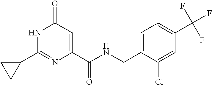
C1(=O)C=C(C(NCC2=CC=C(C(F)(F)F)C=C2Cl)=O)N=C(C2CC2)N1
